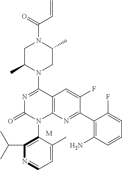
C12=C(N=C(C3=C(N)C=CC=C3F)C(F)=C1)N(C1=C(C(C)C)N=CC=C1C)C(=O)N=C2N1CC(C)N(C(C=C)=O)CC1C.[M]
